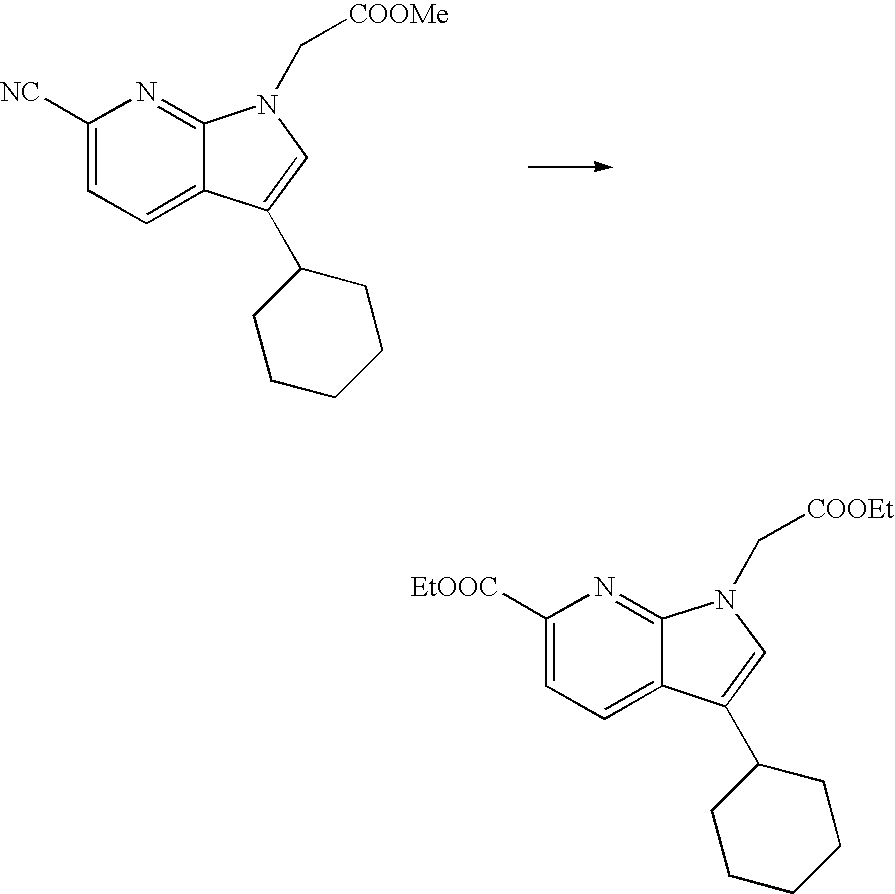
[NC]C1=CC=C2C(=N1)N(C[COOMe])C=C2C1CCCCC1.[EtOOC]C1=CC=C2C(=N1)N(C[COOEt])C=C2C1CCCCC1
